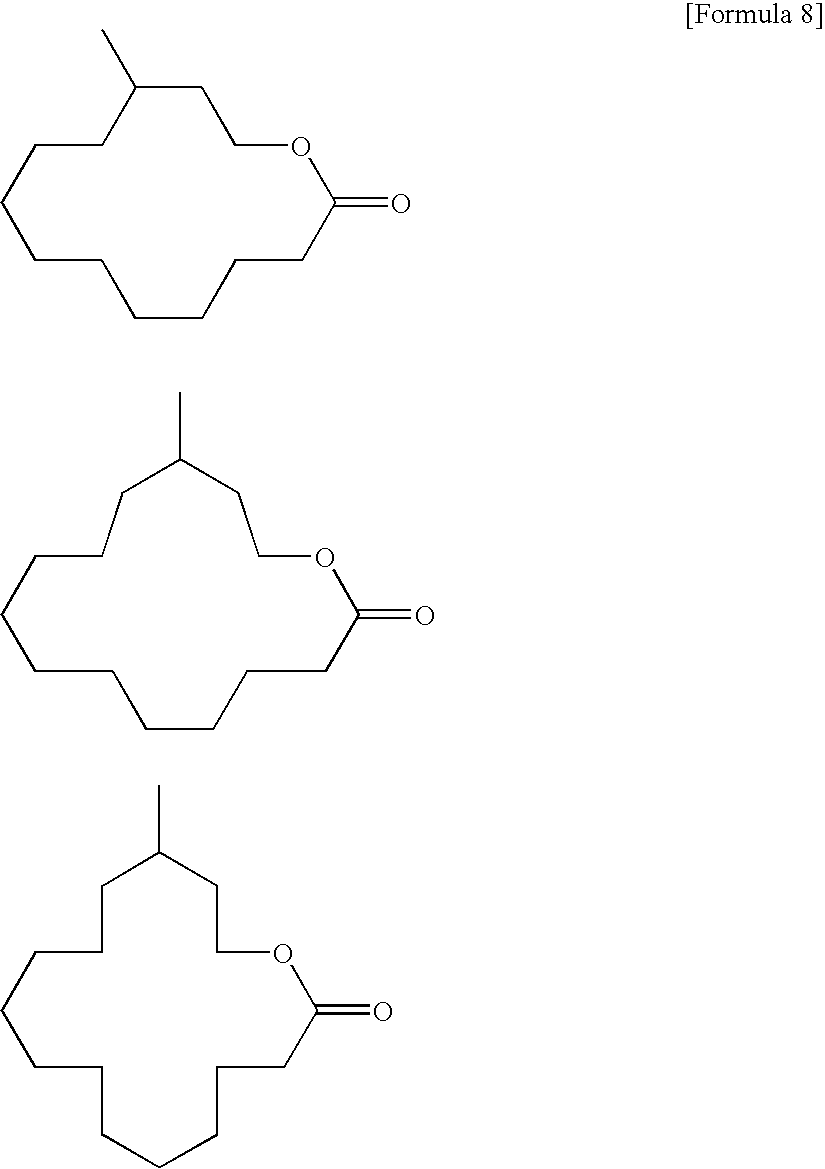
C1C(C)CCOC(=O)CCCCCCCC1.C1CCC(C)CCOC(=O)CCCCCCC1.C1CCCCCCCCCCC(=O)OCCC1C
